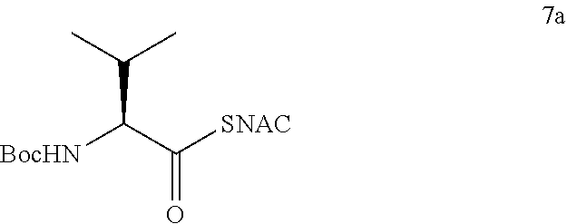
[BocHN]C(C([SNAC])=O)C(C)C
